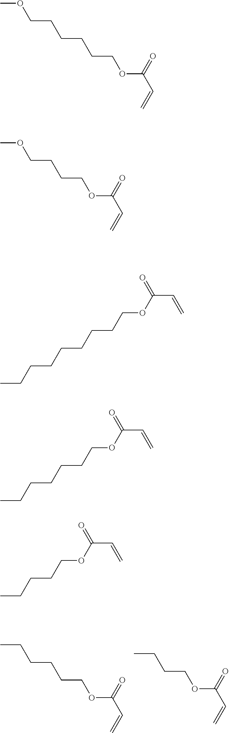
CCCCCCOC(C=C)=O.CCCCOC(C=C)=O.COCCCCCCOC(C=C)=O.COCCCCOC(C=C)=O.CCCCCCCCCOC(C=C)=O.CCCCCCCOC(C=C)=O.CCCCCOC(C=C)=O
